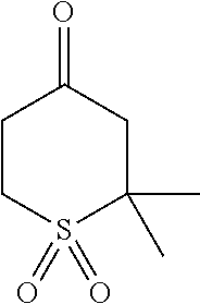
C1CS(=O)(=O)C(C)(C)CC1=O
